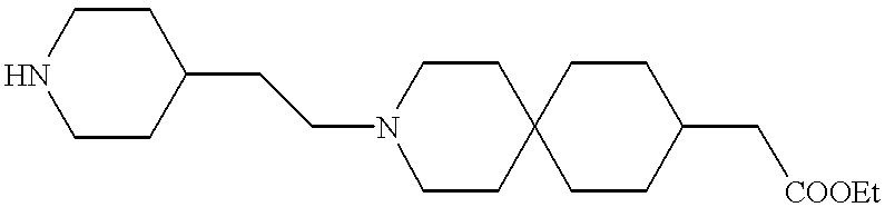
C1NCCC(CCN2CCC3(CC2)CCC(C[COOEt])CC3)C1
